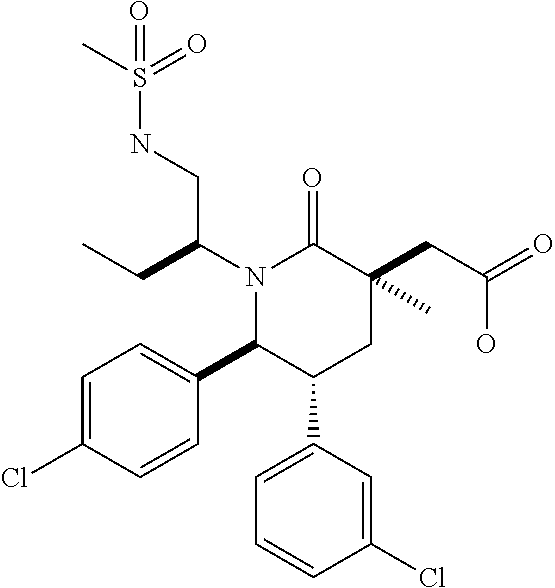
N1(C(CC)CNS(C)(=O)=O)C(C2=CC=C(Cl)C=C2)C(C2=CC=CC(Cl)=C2)CC(C)(CC(=O)O)C1=O
